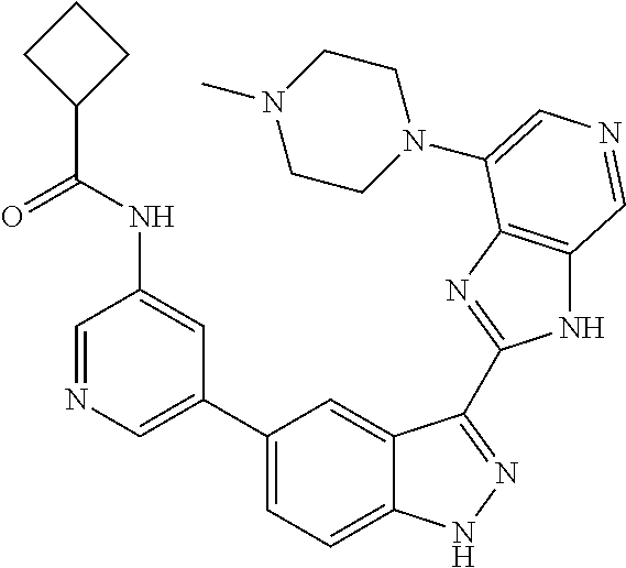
C1(C2=CN=CC(NC(C3CCC3)=O)=C2)=CC=C2C(=C1)C(C1=NC3=C(N1)C=NC=C3N1CCN(C)CC1)=NN2
